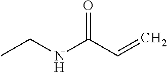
CCNC(C=C)=O
